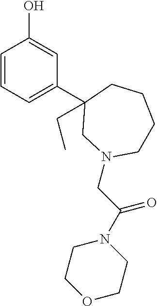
C1=CC=C(C2(CC)CCCCN(CC(=O)N3CCOCC3)C2)C=C1O
